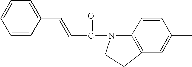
C(=O)(N1C2=C(C=C(C)C=C2)CC1)C=CC1=CC=CC=C1
